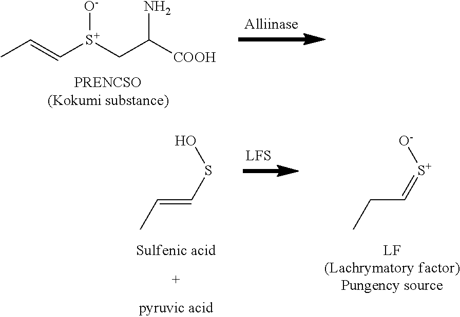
CC=C[S+](CC([COOH])N)[O-].CC=CSO.CCC=[S+][O-]
